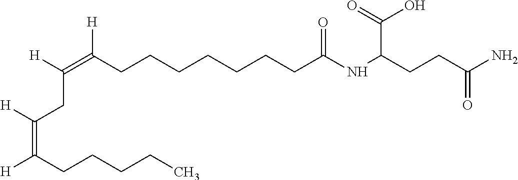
C(=C(CCCCCCCC(NC(CCC(N)=O)C(O)=O)=O)[H])([H])CC([H])=C([H])CCCCC
